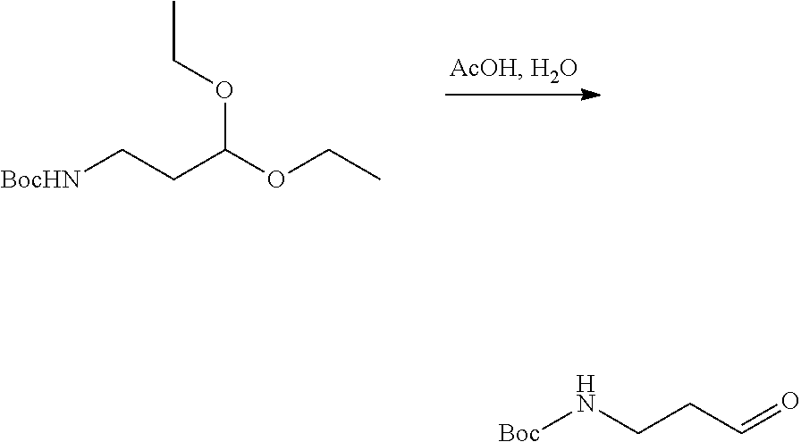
CCOC(OCC)CC[BocHN].C(C=O)CN[Boc]
